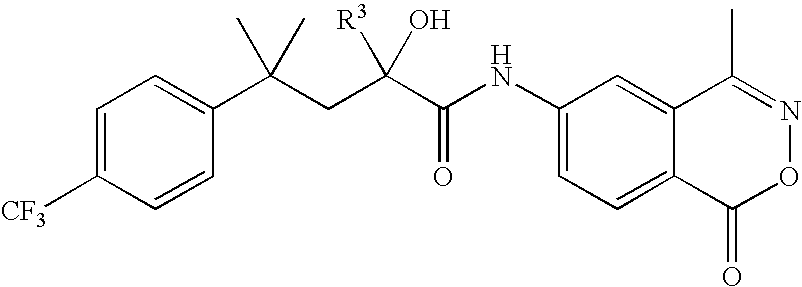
C1=C([CF3])C=CC(C(CC(C(NC2=CC=C3C(=C2)C(C)=NOC3=O)=O)([R3])O)(C)C)=C1
